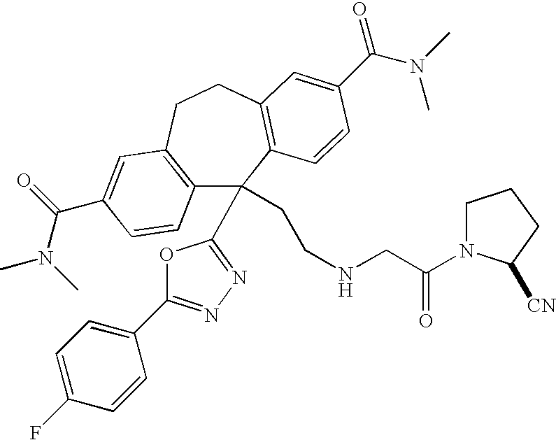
C12=C(CCC3=C(C1(CCNCC(=O)N1CCCC1[CN])C1=NN=C(C4=CC=C(F)C=C4)O1)C=CC(C(=O)N(C)C)=C3)C=C(C(N(C)C)=O)C=C2
